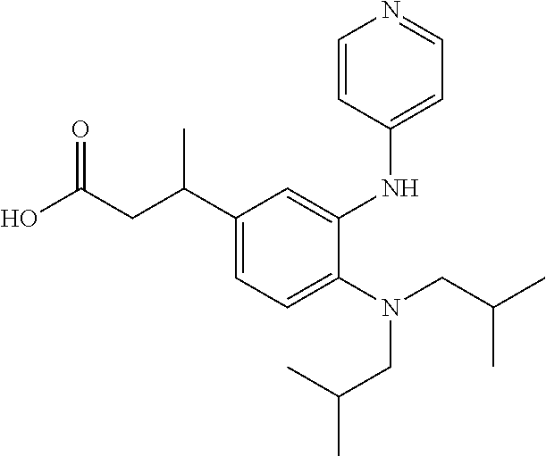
OC(CC(C1=CC=C(N(CC(C)C)CC(C)C)C(NC2=CC=NC=C2)=C1)C)=O
